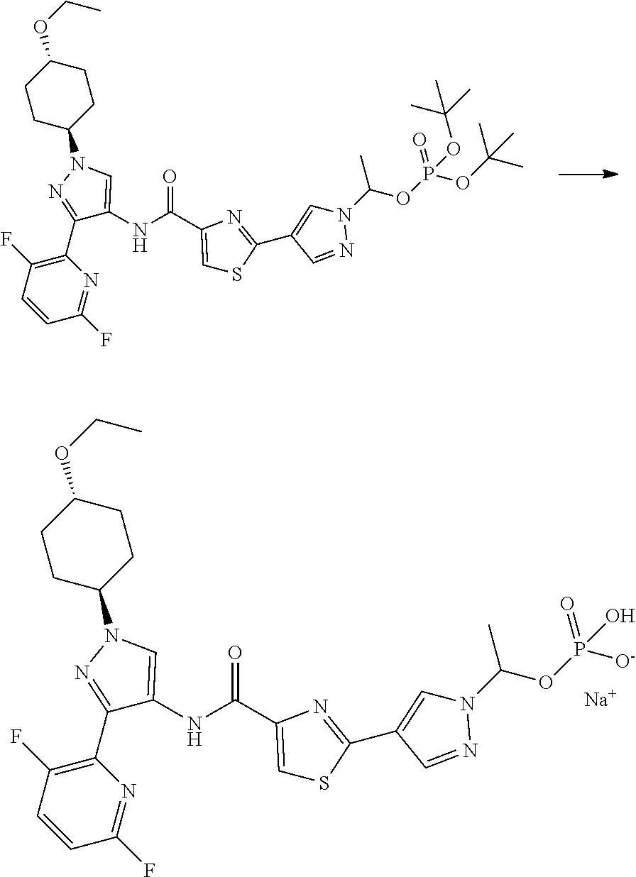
C1(OCC)CCC(N2C=C(NC(=O)C3=CSC(C4=CN(C(C)OP(=O)(OC(C)(C)C)OC(C)(C)C)N=C4)=N3)C(C3=C(F)C=CC(F)=N3)=N2)CC1.C1(OCC)CCC(N2C=C(NC(=O)C3=CSC(C4=CN(C(C)OP(=O)([O-])O)N=C4)=N3)C(C3=C(F)C=CC(F)=N3)=N2)CC1.[Na]
